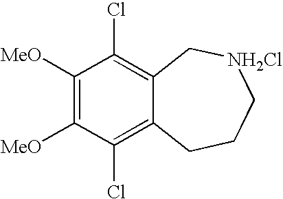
C1([MeO])=C([MeO])C(Cl)=C2C(=C1Cl)C[NH2Cl]CCC2
